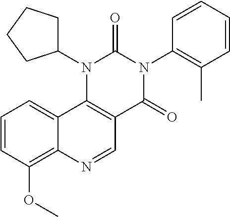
C1=CC(OC)=C2C(=C1)C1=C(C=N2)C(=O)N(C2=C(C)C=CC=C2)C(=O)N1C1CCCC1
